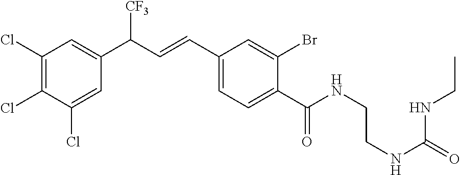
C1(Cl)=C(Cl)C(Cl)=CC(C(C=CC2=CC=C(C(NCCNC(NCC)=O)=O)C(Br)=C2)[CF3])=C1
